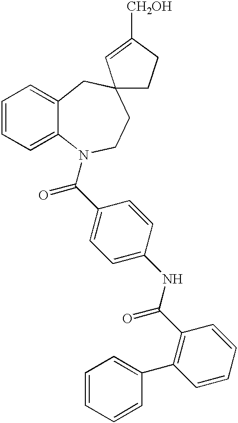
C1=CC=C2C(=C1)CC1(CCN2C(C2=CC=C(NC(C3=C(C4=CC=CC=C4)C=CC=C3)=O)C=C2)=O)CCC([CH2OH])=C1
